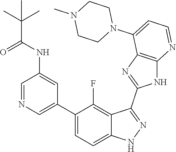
C1=NC=C(C2=CC=C3C(=C2F)C(C2=NC4=C(N2)N=CC=C4N2CCN(C)CC2)=NN3)C=C1NC(C(C)(C)C)=O
